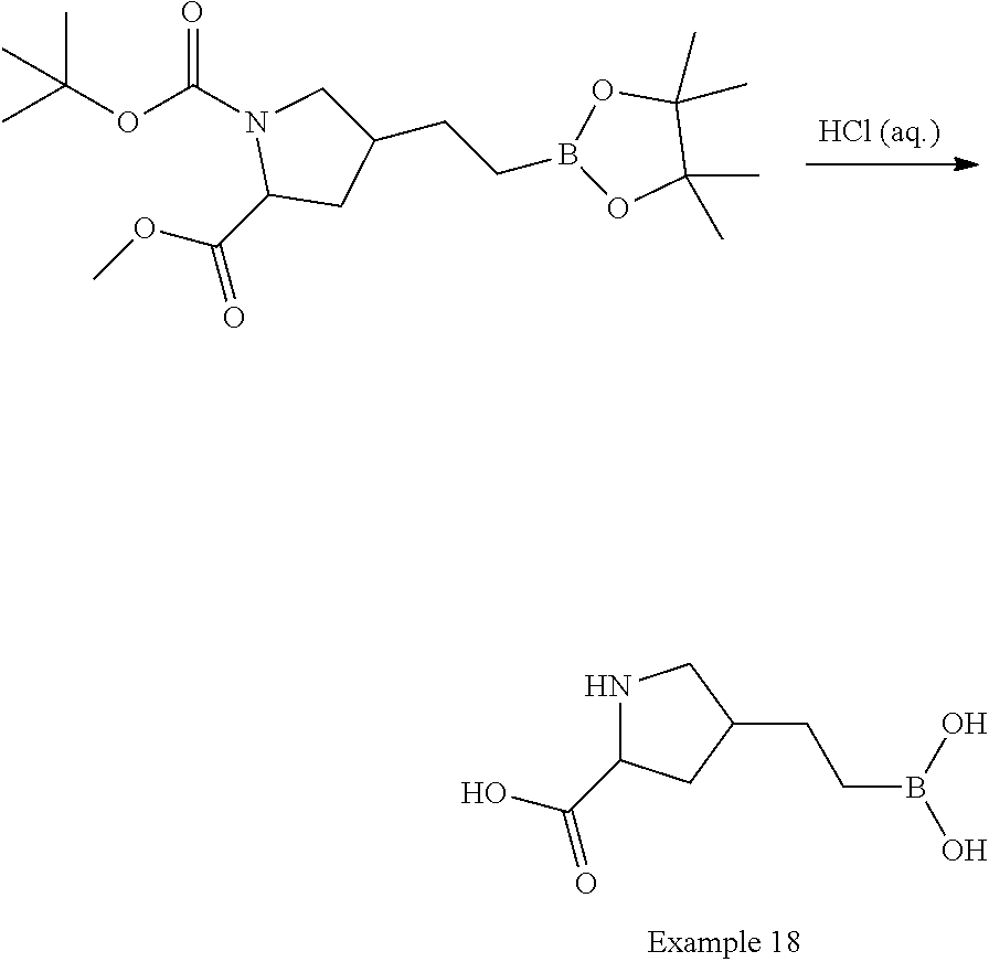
OC(C1NCC(CCB(O)O)C1)=O.[HCl (aq.)].COC(C1CC(CCB2OC(C)(C)C(C)(C)O2)CN1C(OC(C)(C)C)=O)=O
